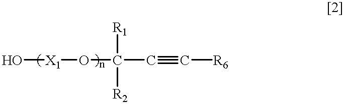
O[X1]OC(C#C[R6])([R1])[R2]
